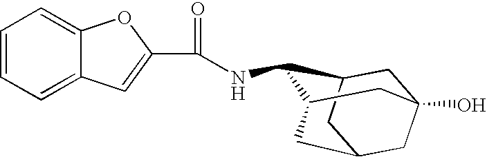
C(NC1C2CC3(O)CC(CC1C3)C2)(=O)C1=CC2=CC=CC=C2O1
